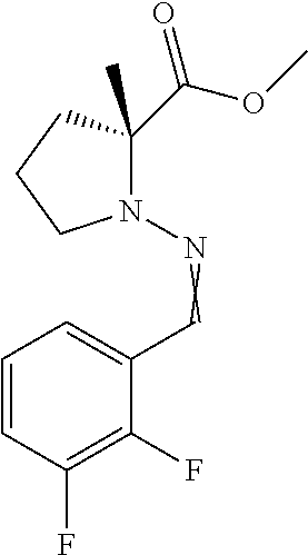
N1(N=CC2=CC=CC(F)=C2F)C(C(OC)=O)(C)CCC1
